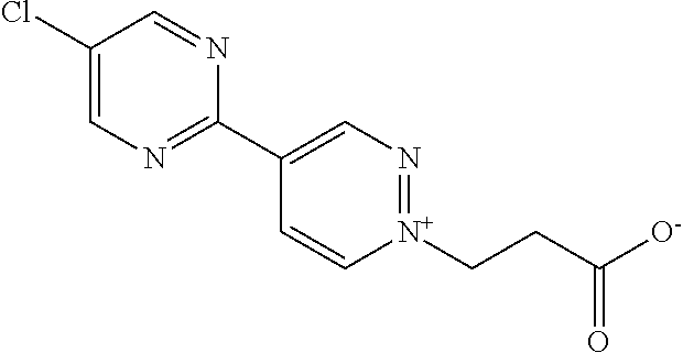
C1(Cl)=CN=C(C2=CN=[N+](CCC([O-])=O)C=C2)N=C1
